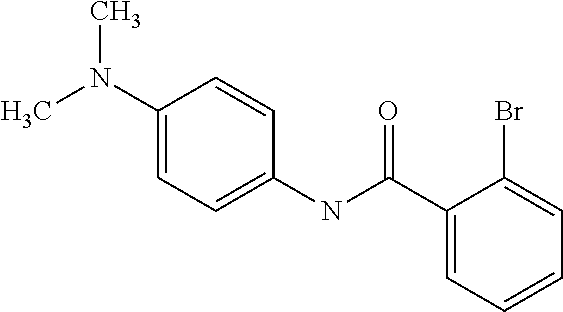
C1=C(N(C)C)C=CC(NC(C2=CC=CC=C2Br)=O)=C1
